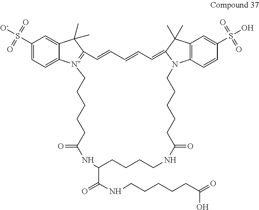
C1(S([O-])(=O)=O)=CC=C2C(=C1)C(C)(C)C1=[N+]2CCCCCC(=O)NC(C(NCCCCCC(=O)O)=O)CCCCNC(=O)CCCCCN2C3=C(C(C)(C)C2=CC=CC=C1)C=C(S(O)(=O)=O)C=C3
